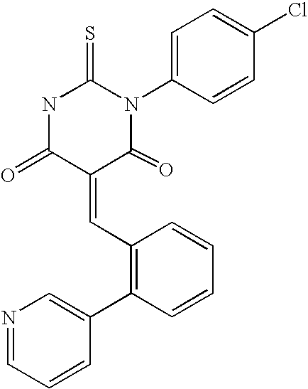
N1C(=O)C(=CC2=C(C3=CN=CC=C3)C=CC=C2)C(=O)N(C2=CC=C(Cl)C=C2)C1=S
